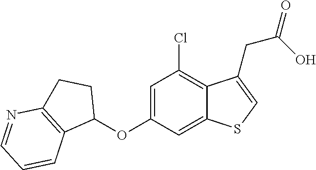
C1=C(OC2CCC3=C2C=CC=N3)C=C2C(=C1Cl)C(CC(O)=O)=CS2
